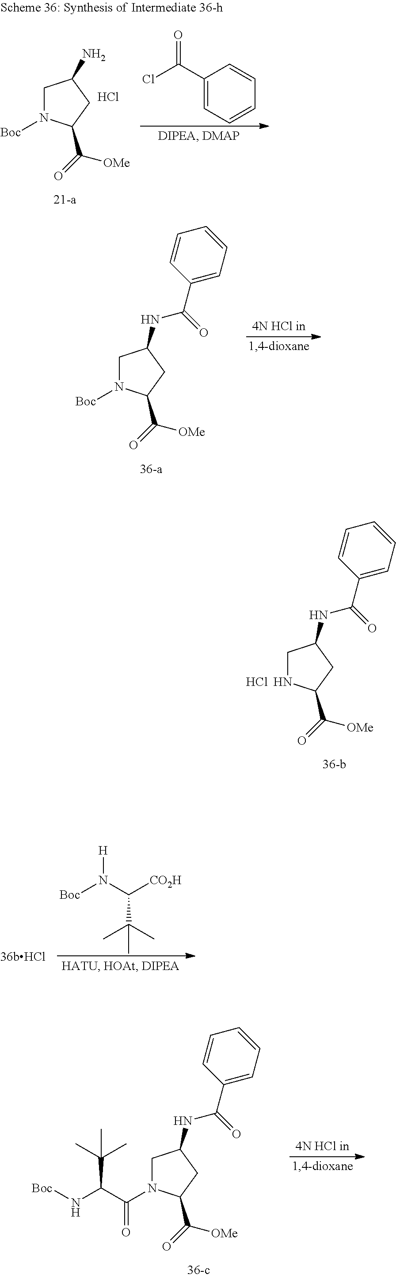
C1C(NC(=O)C2=CC=CC=C2)CC(C(=O)[OMe])N1[Boc].C1C(NC(=O)C2=CC=CC=C2)CC(C(=O)[OMe])N1.Cl.[Boc]N(C([CO2H])C(C)(C)C)[H].C1C(NC(=O)C2=CC=CC=C2)CC(C(=O)[OMe])N1C(C(N[Boc])C(C)(C)C)=O.C1N([Boc])C(C([OMe])=O)CC1N.ClC(C1=CC=CC=C1)=O.Cl
